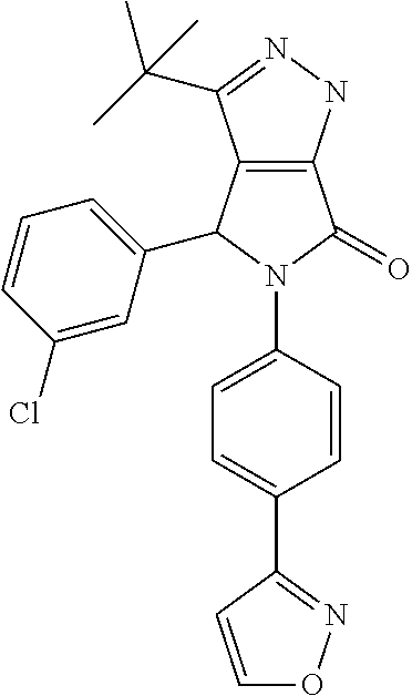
C12=C(C(C3=CC=CC(Cl)=C3)N(C3=CC=C(C4=NOC=C4)C=C3)C1=O)C(C(C)(C)C)=NN2
